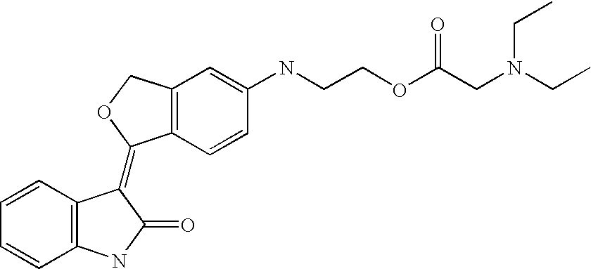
C1=CC2=C(C=C1)NC(=O)C2=C1C2=C(CO1)C=C(NCCOC(CN(CC)CC)=O)C=C2
